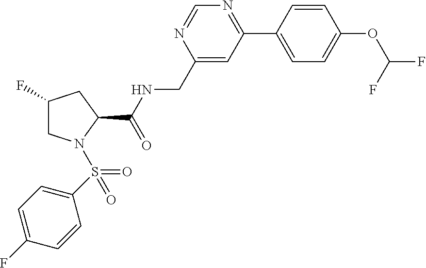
C1=CC(C2=NC=NC(CNC(C3CC(F)CN3S(=O)(C3=CC=C(F)C=C3)=O)=O)=C2)=CC=C1OC(F)F
